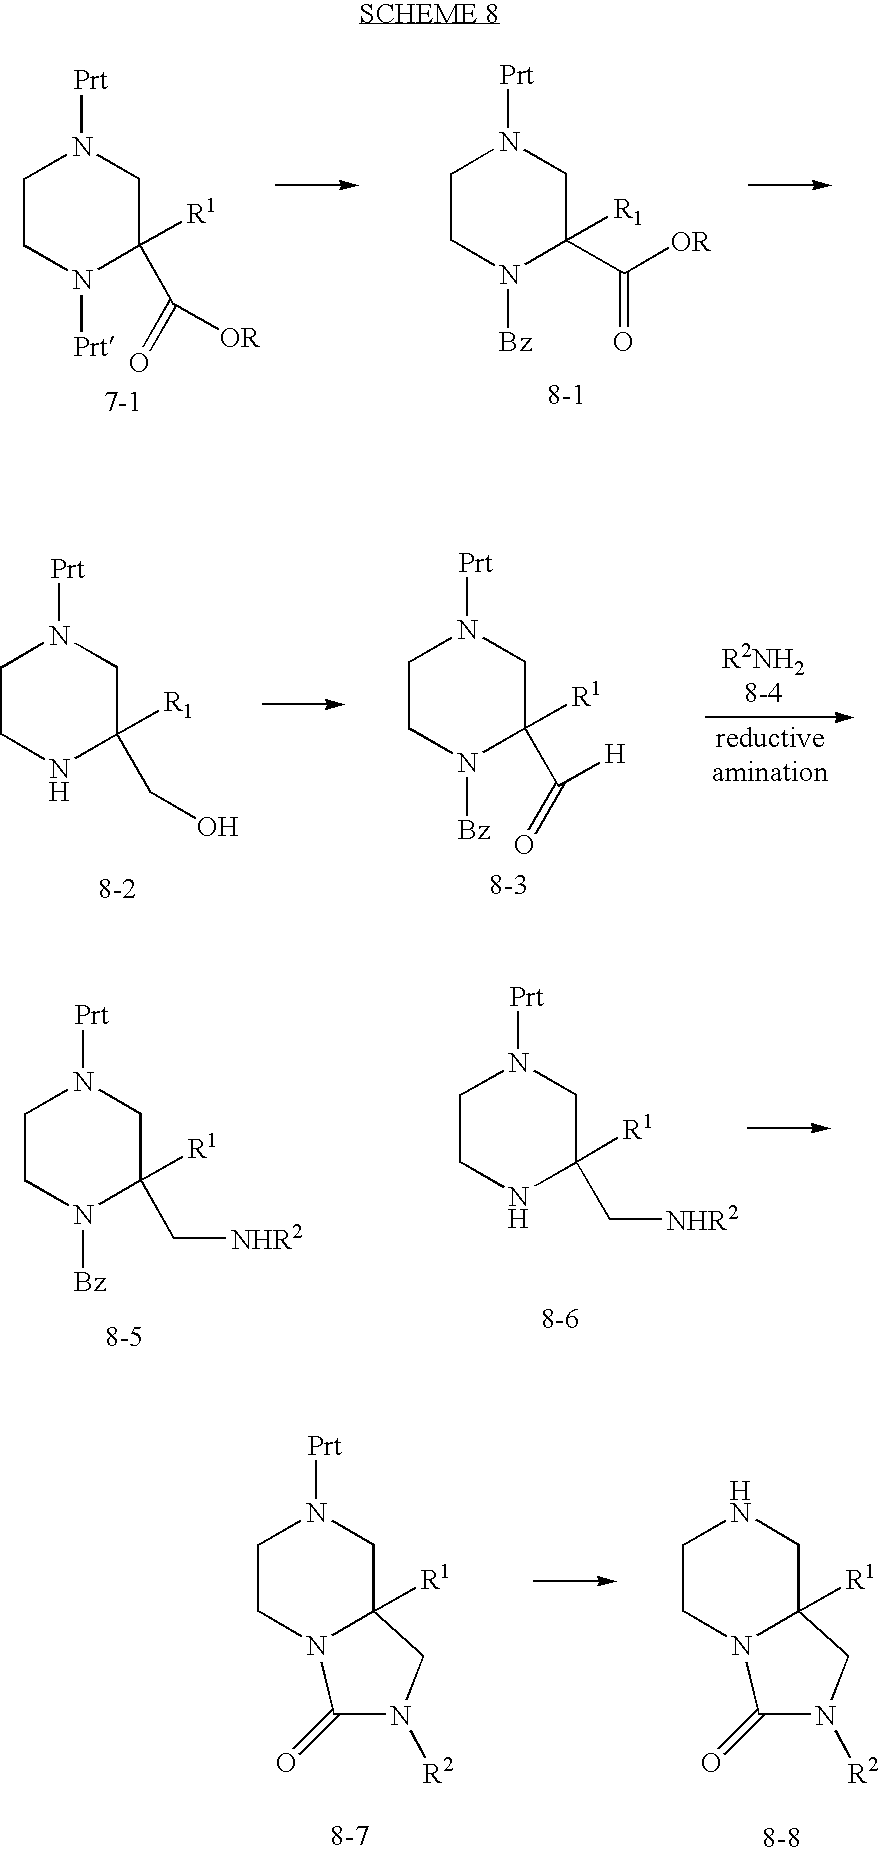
C1CN([Bz])C(C([OR])=O)([R1])CN1[Prt].C1CN([Prt])C([R1])(C(=O)[OR])CN1[Prt].C1CN([Bz])C([R1])(C([H])=O)CN1[Prt].C1CNC(CO)([R1])CN1[Prt].C1CNC([R1])(C[NHR2])CN1[Prt].C1CN([Bz])C([R1])(C[NHR2])CN1[Prt].C1CN2C([R1])(CN1[Prt])CN([R2])C2=O.C1CN2C([R1])(CN1)CN([R2])C2=O
